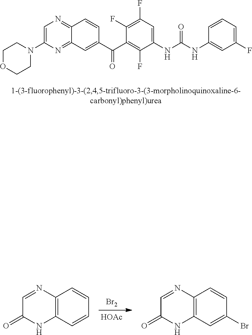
[Br2].[HOAc].C1=NC2=C(NC1=O)C=CC=C2.C1=NC2=C(NC1=O)C=C(Br)C=C2.C1=C(N2CCOCC2)N=C2C(=N1)C=CC(C(C1=C(F)C(NC(NC3=CC(F)=CC=C3)=O)=CC(F)=C1F)=O)=C2
